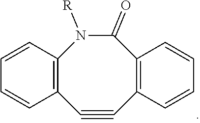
C1#CC2=C(C(=O)N([R])C3=C1C=CC=C3)C=CC=C2
